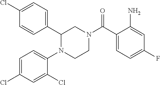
C1(C2=CC=C(Cl)C=C2)N(C2=CC=C(Cl)C=C2Cl)CCN(C(C2=CC=C(F)C=C2N)=O)C1
